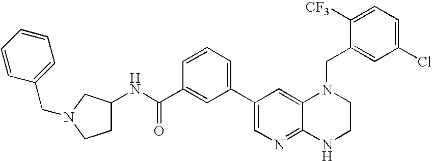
C1(C2=CC=CC(C(NC3CCN(CC4=CC=CC=C4)C3)=O)=C2)=CN=C2C(=C1)N(CC1=CC(Cl)=CC=C1[CF3])CCN2
